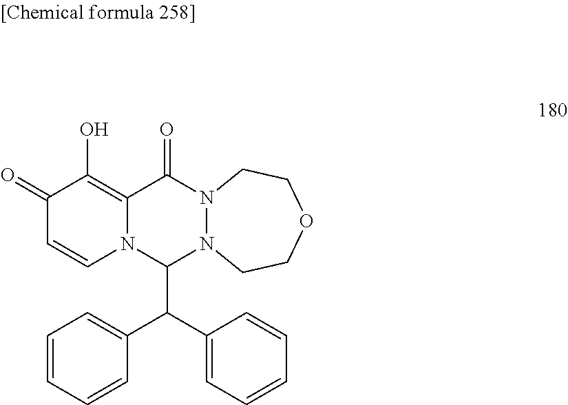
C12=C(O)C(=O)C=CN1C(C(C1=CC=CC=C1)C1=CC=CC=C1)N1N(C2=O)CCOCC1
